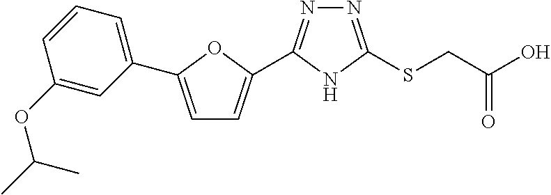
N1=C(SCC(O)=O)NC(C2=CC=C(C3=CC=CC(OC(C)C)=C3)O2)=N1
